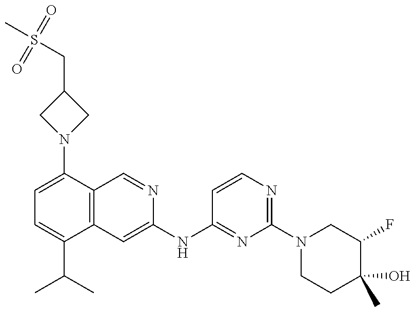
C1=C(N2CC(CS(C)(=O)=O)C2)C2=C(C(C(C)C)=C1)C=C(NC1=NC(N3CCC(O)(C)C(F)C3)=NC=C1)N=C2
